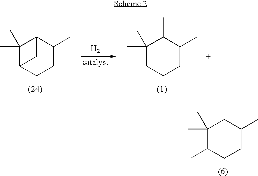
[H2].C1(C)(C)C2CCC(C)C1C2.C1(C)(C)CCCC(C)C1C.C1(C)(C)C(C)CCC(C)C1
